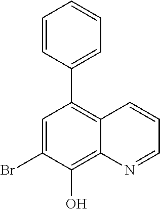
BrC1=CC(C2=CC=CC=C2)=C2C(=C1O)N=CC=C2
